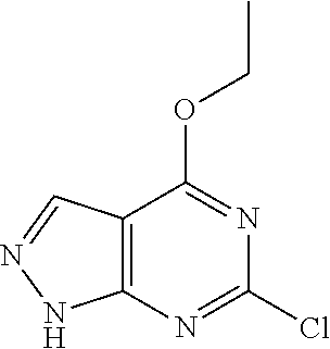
C12=C(N=C(Cl)N=C1OCC)NN=C2
